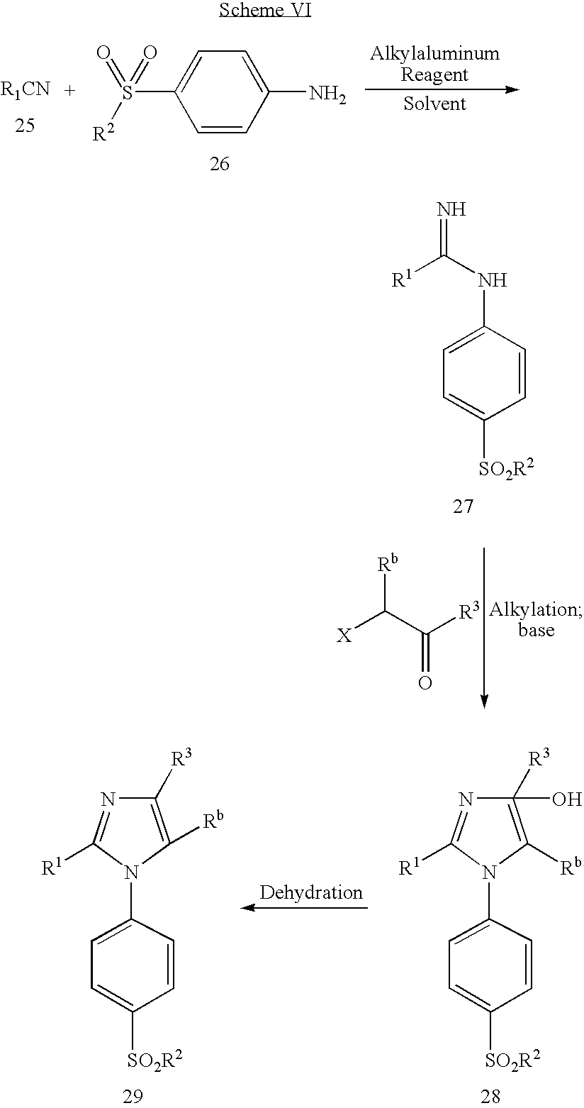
[R1CN].C1=C(S([R2])(=O)=O)C=CC(N)=C1.[X]C(C([R3])=O)[Rb].C1=C([SO2R2])C=CC(NC([R1])=N)=C1.C1([R3])=C([Rb])N(C2=CC=C([SO2R2])C=C2)C([R1])=N1.C1(O)([R3])=C([Rb])N(C2=CC=C([SO2R2])C=C2)C([R1])=N1
